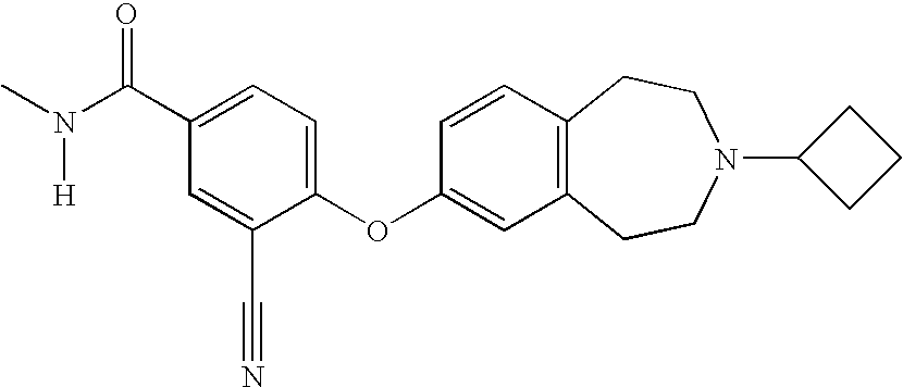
C1=CC2=C(C=C1OC1=CC=C(C(N(C)[H])=O)C=C1C#N)CCN(C1CCC1)CC2
